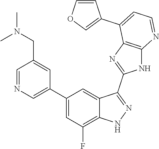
C1=NC=C(C2=CC(F)=C3C(=C2)C(C2=NC4=C(N2)N=CC=C4C2=COC=C2)=NN3)C=C1CN(C)C
